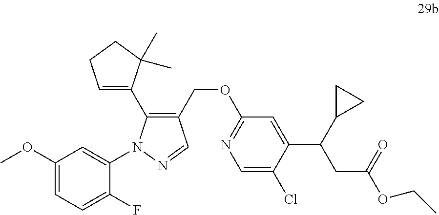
C1(COC2=NC=C(Cl)C(C(C3CC3)CC(OCC)=O)=C2)=C(C2=CCCC2(C)C)N(C2=CC(OC)=CC=C2F)N=C1
